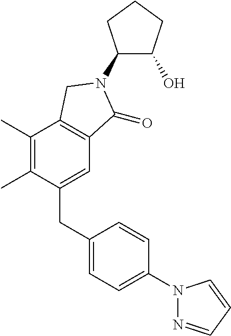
C1(C)=C(C)C(CC2=CC=C(N3N=CC=C3)C=C2)=CC2=C1CN(C1C(O)CCC1)C2=O
